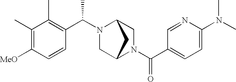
C1=C(N(C)C)N=CC(C(N2CC3N(C(C4=C(C)C(C)=C([MeO])C=C4)C)CC2C3)=O)=C1
